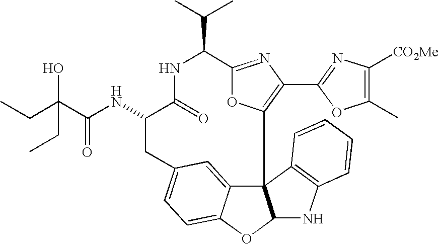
C123C4=CC(=CC=C4OC1NC1=C2C=CC=C1)CC(NC(=O)C(O)(CC)CC)C(=O)NC(C(C)C)C1=NC(C2=NC([CO2Me])=C(C)O2)=C3O1
